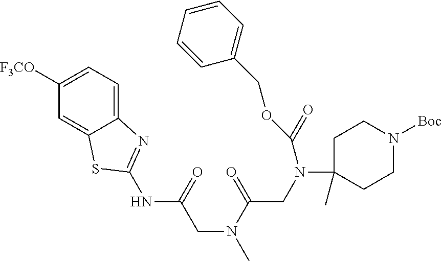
C1=CC=CC(COC(N(CC(N(CC(=O)NC2=NC3=CC=C([F3CO])C=C3S2)C)=O)C2(C)CCN([Boc])CC2)=O)=C1
